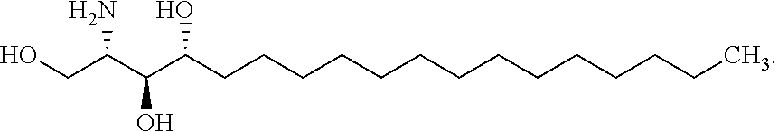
OCC(C(C(CCCCCCCCCCCCCC)O)O)N
